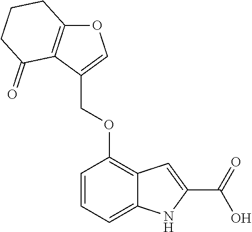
C1=CC=C2C(=C1OCC1=COC3=C1C(=O)CCC3)C=C(C(=O)O)N2
